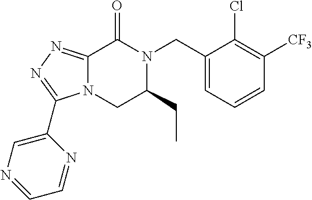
C12=NN=C(C3=CN=CC=N3)N1CC(CC)N(CC1=CC=CC([CF3])=C1Cl)C2=O
